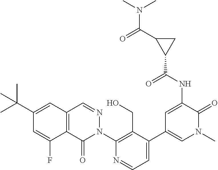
C12=C(C(=O)N(C3=C(CO)C(C4=CN(C)C(=O)C(NC(C5CC5C(=O)N(C)C)=O)=C4)=CC=N3)N=C1)C(F)=CC(C(C)(C)C)=C2
